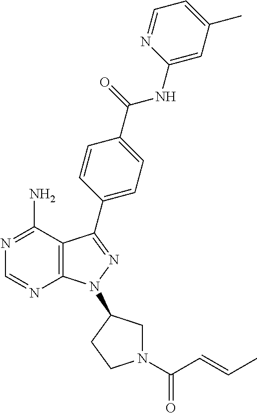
C1=NC2=C(C(N)=N1)C(C1=CC=C(C(=O)NC3=CC(C)=CC=N3)C=C1)=NN2C1CN(C(C=CC)=O)CC1
